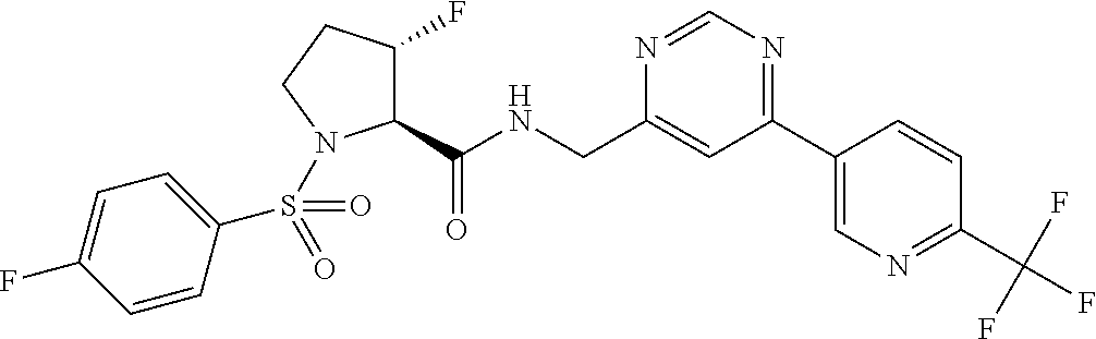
C1(F)CCN(S(=O)(=O)C2=CC=C(F)C=C2)C1C(NCC1=CC(C2=CN=C(C(F)(F)F)C=C2)=NC=N1)=O
